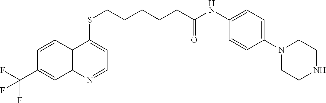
C12=C(C=CC(C(F)(F)F)=C1)C(SCCCCCC(NC1=CC=C(N3CCNCC3)C=C1)=O)=CC=N2
